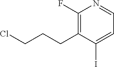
C1(F)=C(CCCCl)C(I)=CC=N1
